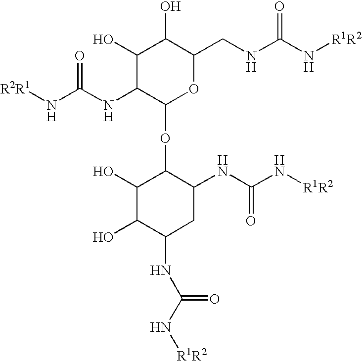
C1(O)C(O)C(NC(N[R1R2])=O)CC(NC(N[R1R2])=O)C1OC1OC(CNC(N[R1R2])=O)C(O)C(O)C1NC(N[R2R1])=O
